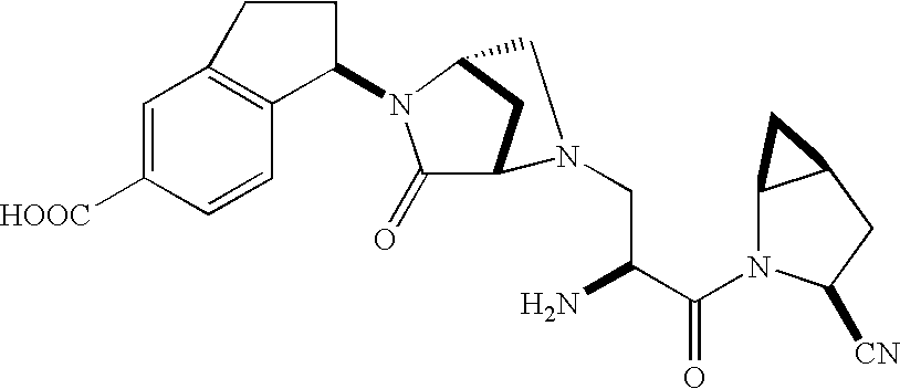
C1=C([HOOC])C=CC2=C1CCC2N1C(=O)C2CC1CN2CC(C(N1C2C(CC1[CN])C2)=O)N
